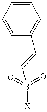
O=S(=O)([X1])C=CC1=CC=CC=C1
